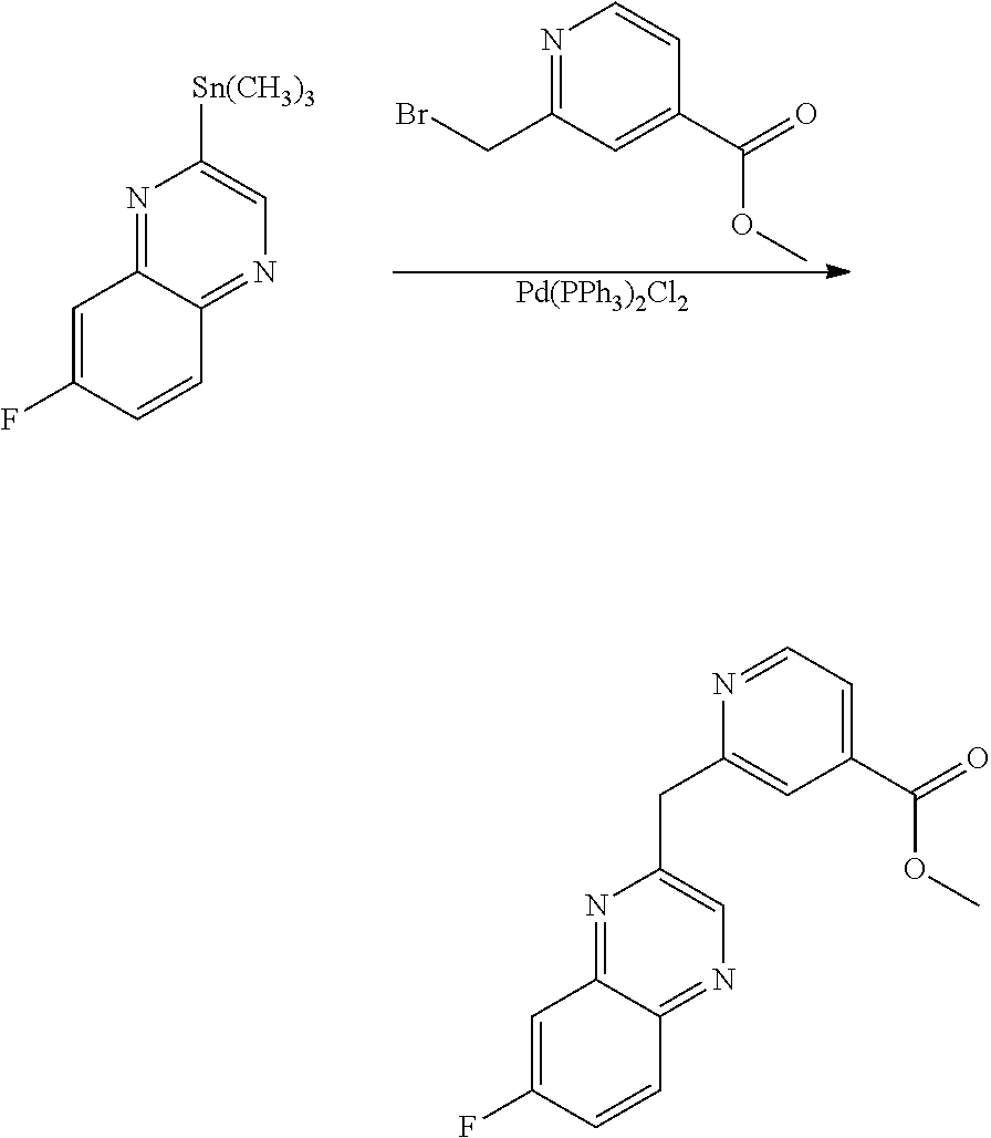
[Pd(PPh3)2Cl2].C(C1=NC=CC(C(OC)=O)=C1)Br.N1=C2C(=NC=C1[Sn(CH3)3])C=CC(F)=C2.N1=C2C(=NC=C1CC1=CC(C(OC)=O)=CC=N1)C=CC(F)=C2
